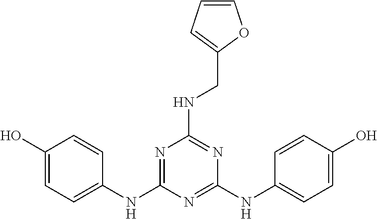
C1(O)=CC=C(NC2=NC(NCC3=CC=CO3)=NC(NC3=CC=C(O)C=C3)=N2)C=C1
